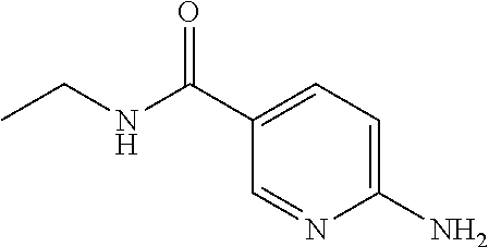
C(C1=CC=C(N)N=C1)(=O)NCC
